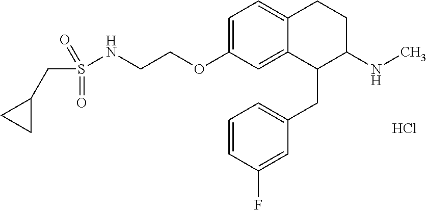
Cl.C1=C(OCCNS(CC2CC2)(=O)=O)C=C2C(=C1)CCC(NC)C2CC1=CC=CC(F)=C1
